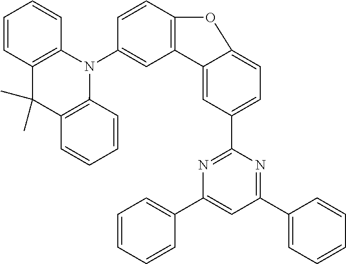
C12=C(C=CC(N3C4=C(C(C)(C)C5=C3C=CC=C5)C=CC=C4)=C1)OC1=CC=C(C3=NC(C4=CC=CC=C4)=CC(C4=CC=CC=C4)=N3)C=C21
